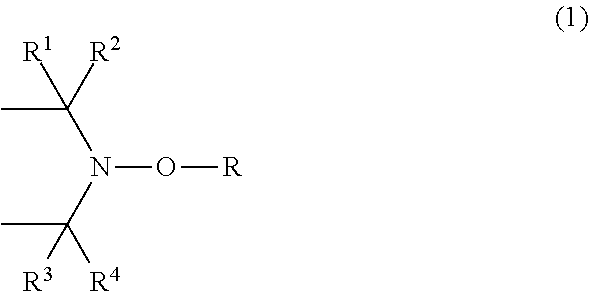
CC(N(C(C)([R2])[R1])O[R])([R4])[R3]
